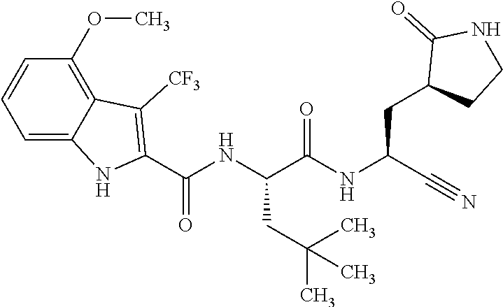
O=C(NC(C#N)CC1CCNC1=O)C(NC(C1=C([CF3])C2=C(OC)C=CC=C2N1)=O)CC(C)(C)C
